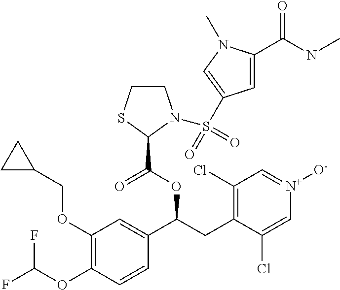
C1(OCC2CC2)=C(OC(F)F)C=CC(C(CC2=C(Cl)C=[N+]([O-])C=C2Cl)OC(=O)C2N(S(=O)(=O)C3=CN(C)C(C(NC)=O)=C3)CCS2)=C1
